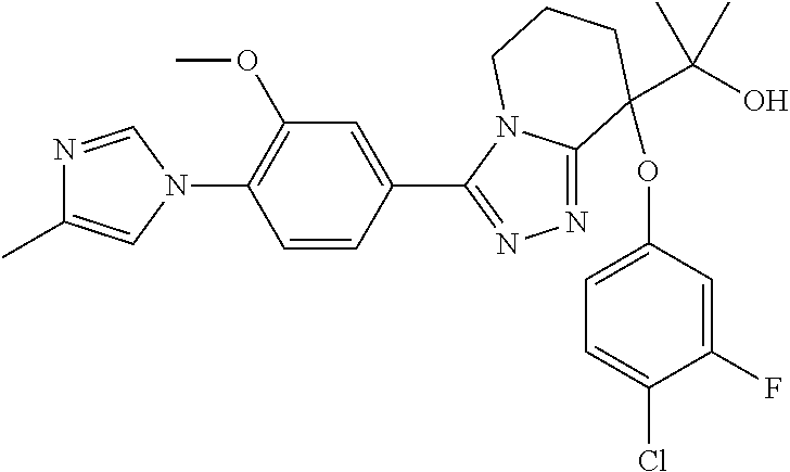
N1=CN(C2=C(OC)C=C(C3=NN=C4N3CCCC4(OC3=CC=C(Cl)C(F)=C3)C(C)(O)C)C=C2)C=C1C
